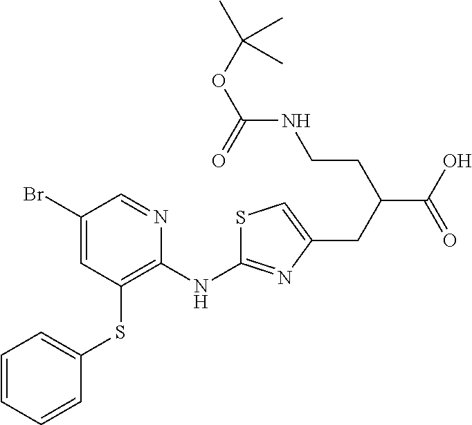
C1(Br)=CC(SC2=CC=CC=C2)=C(NC2=NC(CC(CCNC(=O)OC(C)(C)C)C(O)=O)=CS2)N=C1
